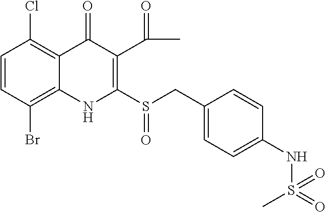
C1=CC(Br)=C2C(=C1Cl)C(=O)C(C(=O)C)=C(S(CC1=CC=C(NS(=O)(C)=O)C=C1)=O)N2
